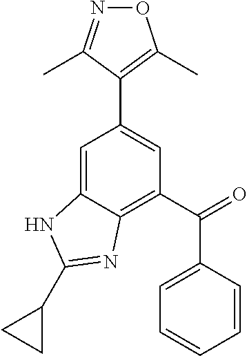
C1=C2C(=C(C(=O)C3=CC=CC=C3)C=C1C1=C(C)ON=C1C)N=C(C1CC1)N2
